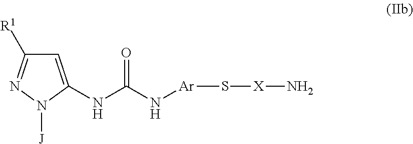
C1=C(NC(N[Ar]S[X]N)=O)N([J])N=C1[R1]
